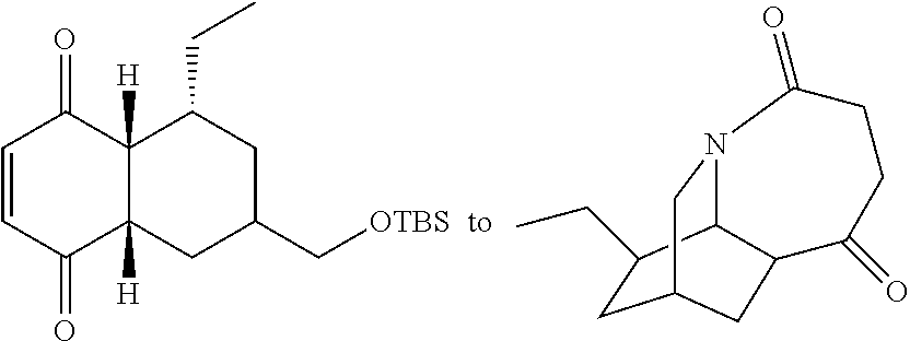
C1=CC(=O)C2([H])C([H])(C1=O)C(CC)CC(C[OTBS])C2.C1C(CC)C2N3CC1CC2C(=O)CCC3=O
